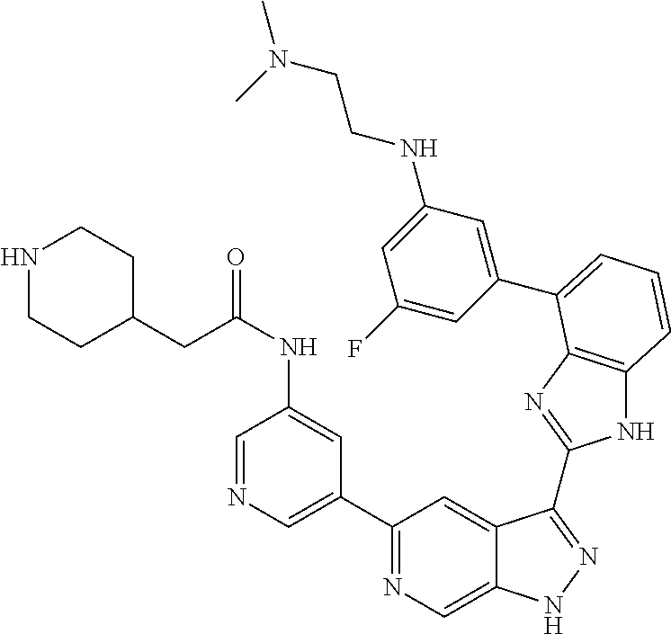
C1(C2=NC=C3C(=C2)C(C2=NC4=C(N2)C=CC=C4C2=CC(NCCN(C)C)=CC(F)=C2)=NN3)=CN=CC(NC(=O)CC2CCNCC2)=C1
